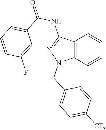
C12=C(C=CC=C1)N(CC1=CC=C([CF3])C=C1)N=C2NC(=O)C1=CC=CC(F)=C1
